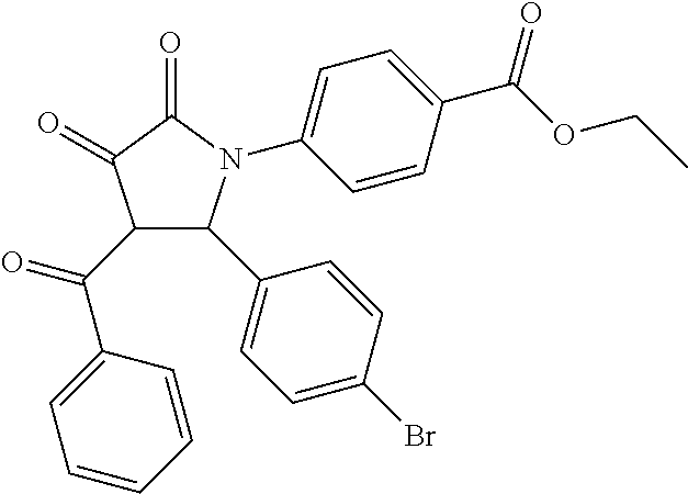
C1(=O)C(=O)C(C(C2=CC=CC=C2)=O)C(C2=CC=C(Br)C=C2)N1C1=CC=C(C(OCC)=O)C=C1
